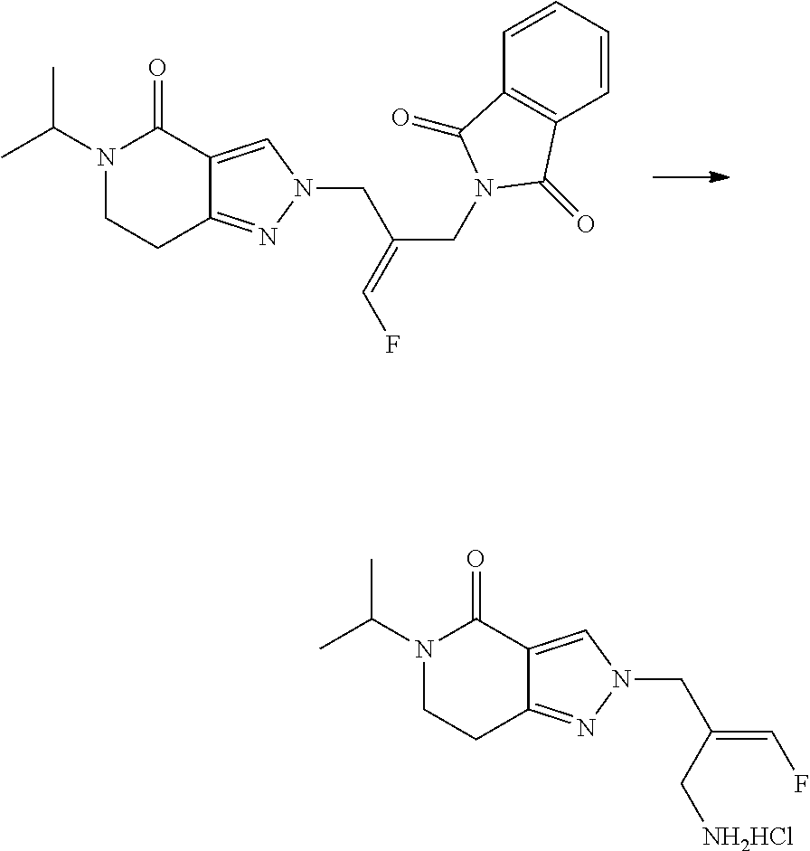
N1(C(C)C)CCC2=NN(CC(=CF)C[NH2HCl])C=C2C1=O.N1(C(C)C)CCC2=NN(CC(CN3C(=O)C4=C(C3=O)C=CC=C4)=CF)C=C2C1=O
